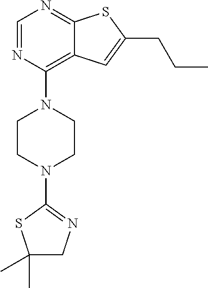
C1=NC(N2CCN(C3=NCC(C)(C)S3)CC2)=C2C(=N1)SC(CCC)=C2
